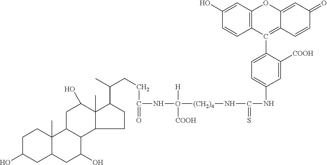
C1C(O)CC2C(C)(C1)C1C(C(O)C2)C2CCC(C(C)CCC(=O)NO([H])([COOH])[(CH2)4]NC(=S)NC3=CC=C(C4=C5C(=CC(=O)C=C5)OC5=C4C=CC(O)=C5)C([COOH])=C3)C2(C)C(O)C1
